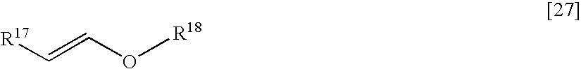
[R17]C=CO[R18]
